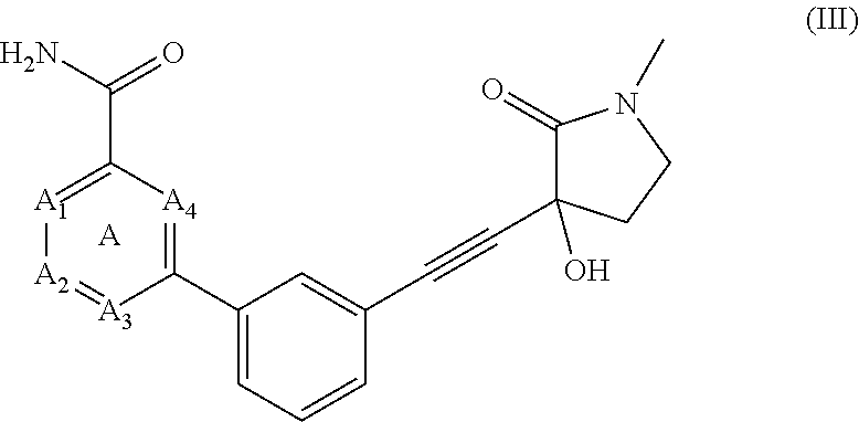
C(=O)(N)C1=[A1][A2]=[A3]C(C2=CC=CC(C#CC3(O)C(=O)N(C)CC3)=C2)=[A4]1.[A]
